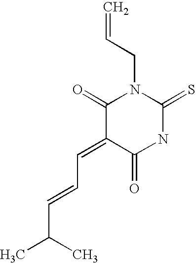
C=CCN1C(=O)C(=CC=CC(C)C)C(=O)NC1=S
